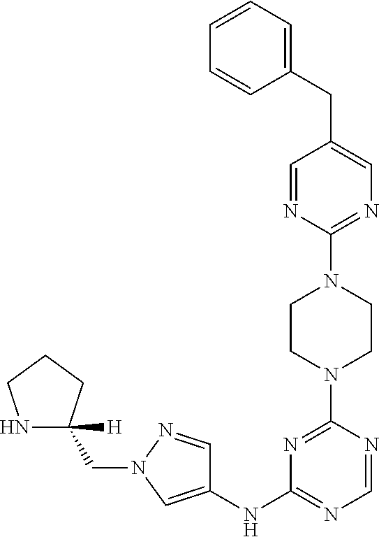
N1=C(NC2=CN(CC3([H])NCCC3)N=C2)N=C(N2CCN(C3=NC=C(CC4=CC=CC=C4)C=N3)CC2)N=C1
